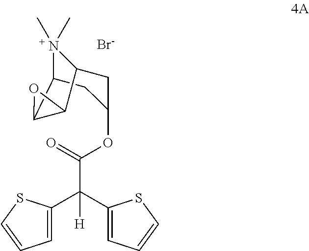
[Br-].C(C(C1=CC=CS1)([H])C1=CC=CS1)(=O)OC1CC2C3OC3C(N2(C)C)C1
